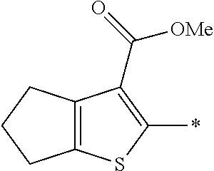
C12=C(SC(*)=C1C(=O)[OMe])CCC2
